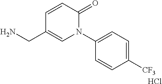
C1=CC(=O)N(C2=CC=C([CF3])C=C2)C=C1CN.Cl
